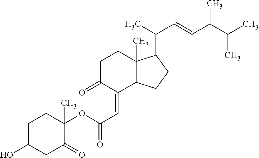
C1C(O)CC(=O)C(OC(C=C2C3CCC(C(C=CC(C(C)C)C)C)C3(C)CCC2=O)=O)(C)C1
